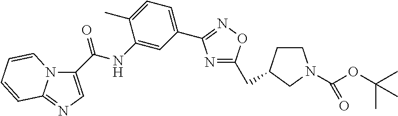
N1=C(CC2CCN(C(=O)OC(C)(C)C)C2)ON=C1C1=CC=C(C)C(NC(=O)C2=CN=C3N2C=CC=C3)=C1
